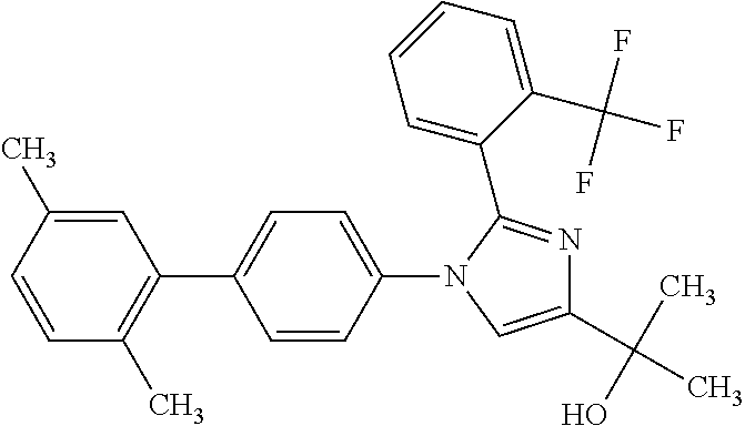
C1(C)=CC(C2=CC=C(N3C(C4=CC=CC=C4C(F)(F)F)=NC(C(C)(O)C)=C3)C=C2)=C(C)C=C1
